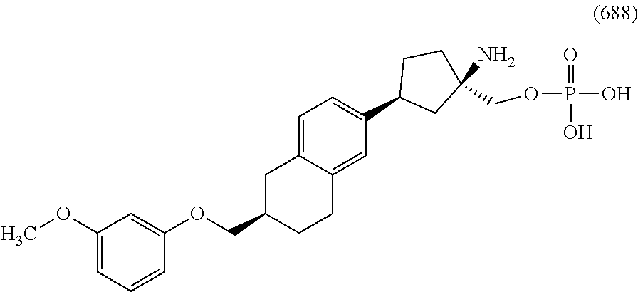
C1(OC)=CC=CC(OCC2CCC3=CC(C4CC(N)(COP(=O)(O)O)CC4)=CC=C3C2)=C1
